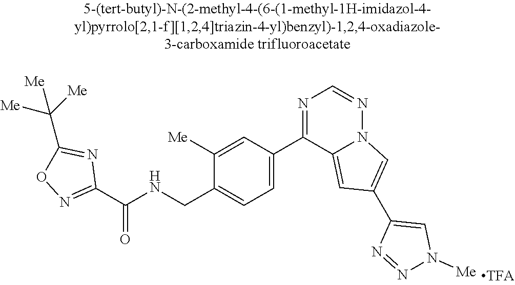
C1(C(NCC2=CC=C(C3=NC=NN4C3=CC(C3=CN([Me])N=N3)=C4)C=C2[Me])=O)=NOC(C([Me])([Me])[Me])=N1
